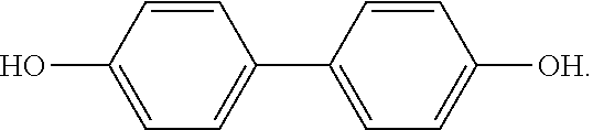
C1=C(C2=CC=C(O)C=C2)C=CC([OH])=C1
